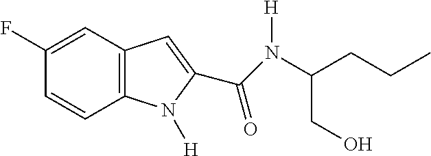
C1(F)=CC2=C(C=C1)N([H])C(C(N(C(CCC)CO)[H])=O)=C2
